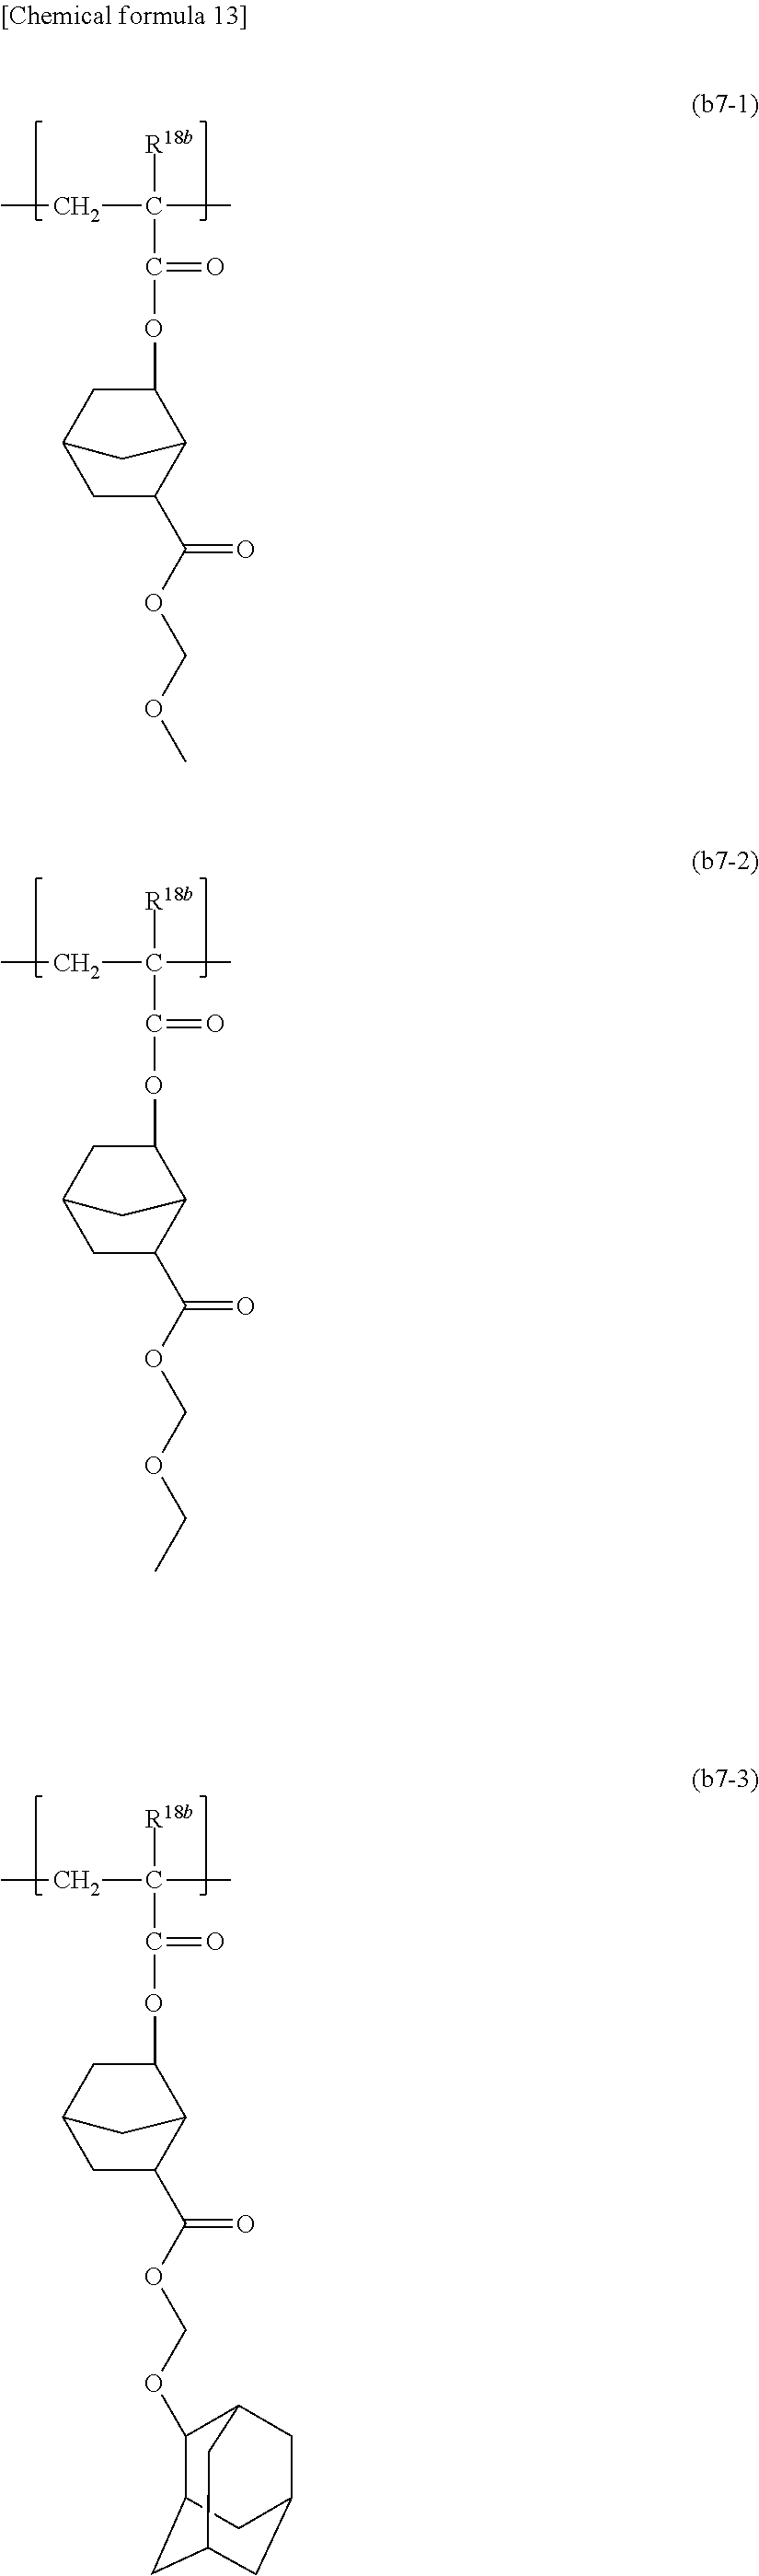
[R18b]C(C)(CC)C(=O)OC1CC2CC(C(OCOC)=O)C1C2.[R18b]C(C)(CC)C(=O)OC1CC2CC(C(OCOCC)=O)C1C2.[R18b]C(C)(CC)C(=O)OC1CC2CC(C(OCOC3C4CC5CC(CC3C5)C4)=O)C1C2
